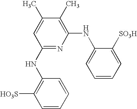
C1(NC2=CC=CC=C2[SO3H])=C(C)C(C)=CC(NC2=C([HO3S])C=CC=C2)=N1
